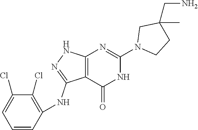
C12=C(C(=O)NC(N3CCC(C)(CN)C3)=N1)C(NC1=C(Cl)C(Cl)=CC=C1)=NN2
